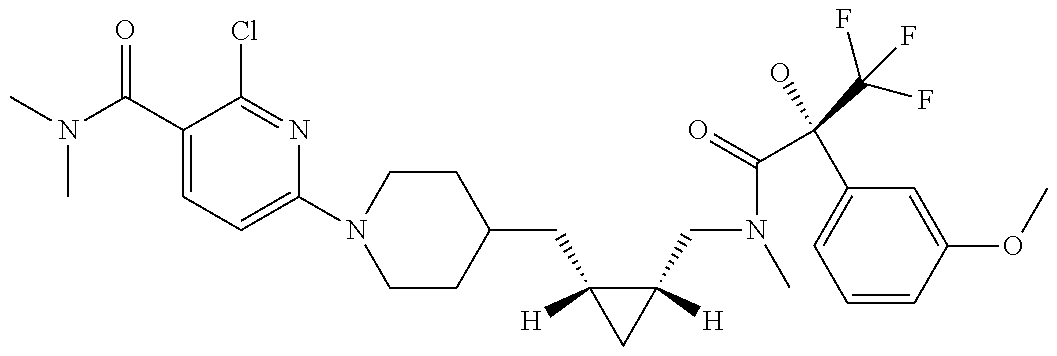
CN(C)C(=O)C1=CC=C(N2CCC(CC3([H])CC3([H])CN(C(=O)C(C3=CC=CC(OC)=C3)(O)C(F)(F)F)C)CC2)N=C1Cl
